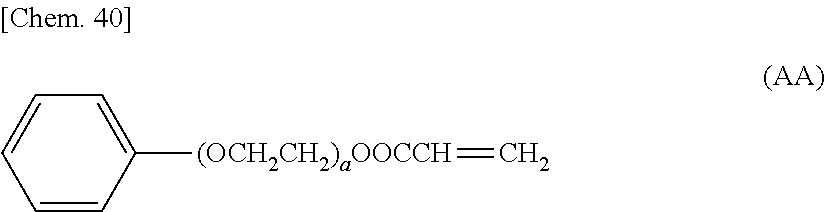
C1=CC([(OCH2CH2)aOOCCH]=C)=CC=C1
